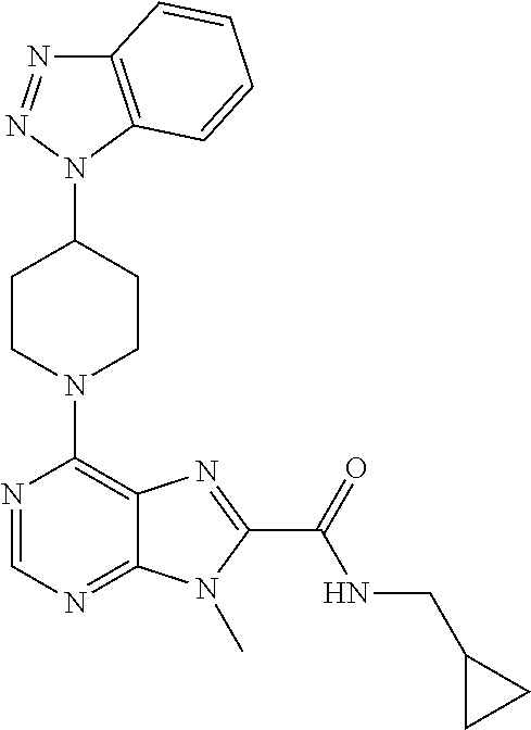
C12=C(N(C3CCN(C4=C5C(=NC=N4)N(C)C(C(=O)NCC4CC4)=N5)CC3)N=N1)C=CC=C2
